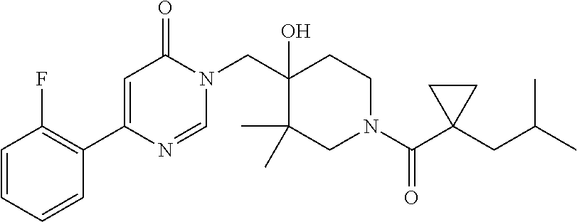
N1(CC2(O)C(C)(C)CN(C(=O)C3(CC(C)C)CC3)CC2)C(=O)C=C(C2=C(F)C=CC=C2)N=C1
